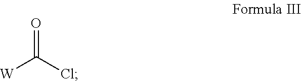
[W]C(Cl)=O
